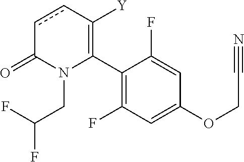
C1(C2=C([Y])ccC(=O)N2CC(F)F)=C(F)C=C(OCC#N)C=C1F
